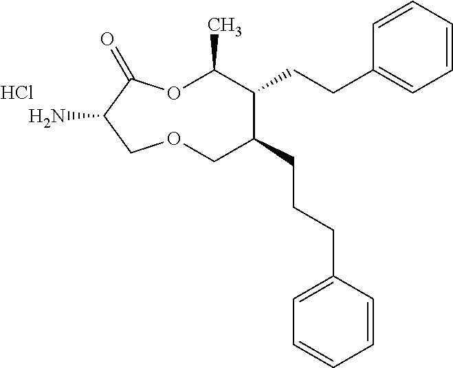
NC1C(=O)OC(C)C(CCC2=CC=CC=C2)C(CCCC2=CC=CC=C2)COC1.Cl
